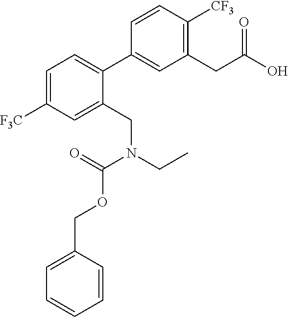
C1(C2=CC(CC(O)=O)=C([CF3])C=C2)=CC=C([F3C])C=C1CN(CC)C(OCC1=CC=CC=C1)=O
